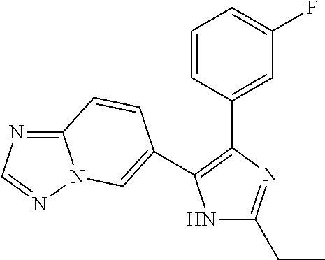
N1C(CC)=NC(C2=CC(F)=CC=C2)=C1C1=CN2C(=NC=N2)C=C1
